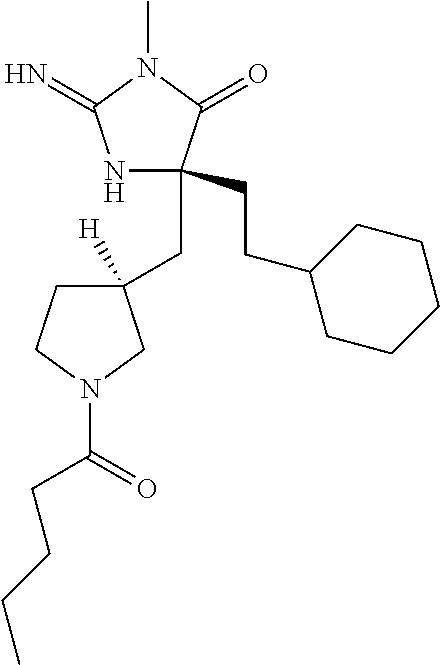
C1(CCC2CCCCC2)(CC2([H])CCN(C(=O)CCCC)C2)NC(=N)N(C)C1=O
